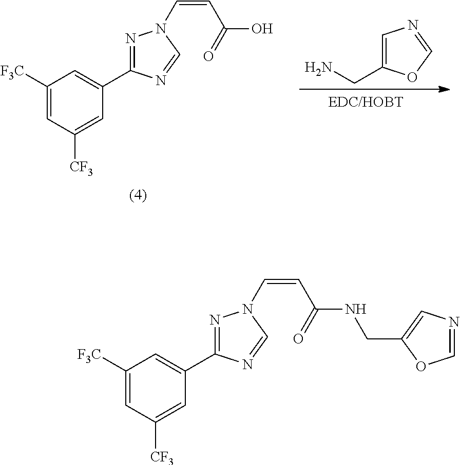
C1([F3C])=CC([CF3])=CC(C2=NN(C=CC(=O)O)C=N2)=C1.C1=C(CN)OC=N1.C1([F3C])=CC([CF3])=CC(C2=NN(C=CC(=O)NCC3=CN=CO3)C=N2)=C1
